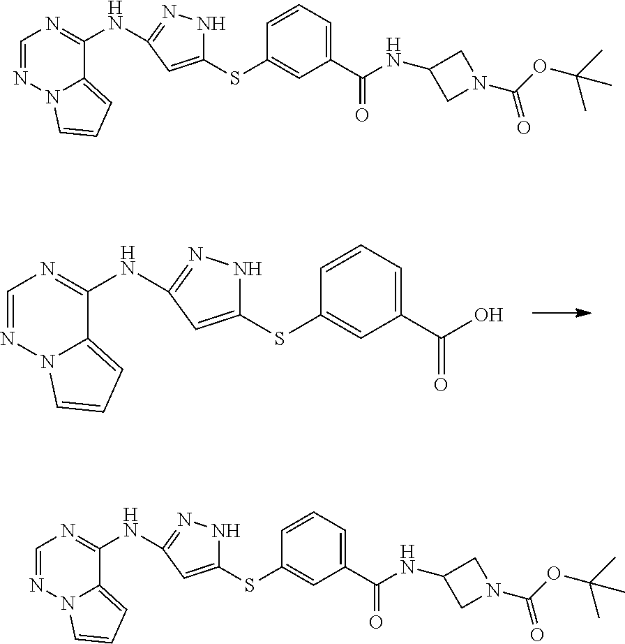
C1=NN2C(=CC=C2)C(NC2=NNC(SC3=CC(C(O)=O)=CC=C3)=C2)=N1.C1=NN2C(=CC=C2)C(NC2=NNC(SC3=CC(C(=O)NC4CN(C(OC(C)(C)C)=O)C4)=CC=C3)=C2)=N1.C1=NN2C(=CC=C2)C(NC2=NNC(SC3=CC(C(=O)NC4CN(C(OC(C)(C)C)=O)C4)=CC=C3)=C2)=N1
